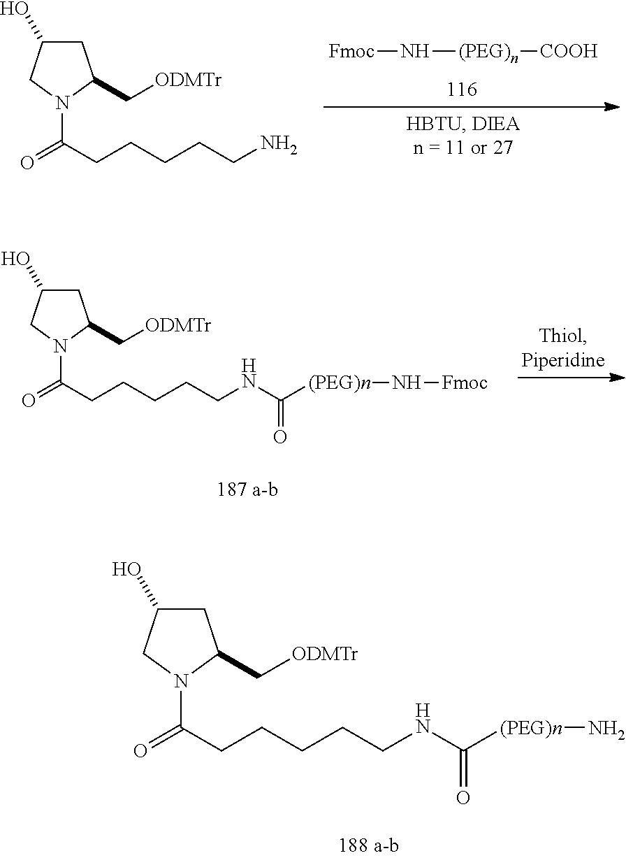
C1C(O)CN(C(CCCCCN)=O)C1C[ODMTr].N([(PEG)n][COOH])[Fmoc].C1C(O)CN(C(CCCCCNC([(PEG)n]N[Fmoc])=O)=O)C1C[ODMTr].C1C(O)CN(C(CCCCCNC([(PEG)n]N)=O)=O)C1C[ODMTr]
